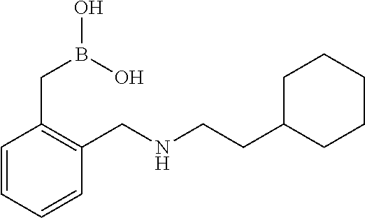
C1=CC(CB(O)O)=C(CNCCC2CCCCC2)C=C1
